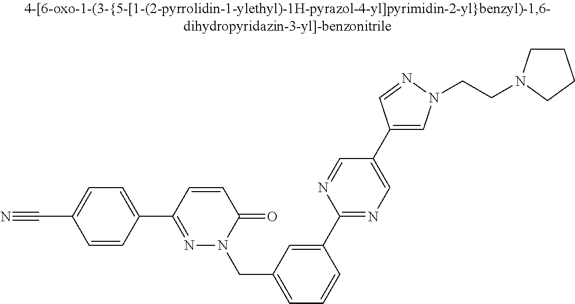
C1=CC(C2=NN(CC3=CC=CC(C4=NC=C(C5=CN(CCN6CCCC6)N=C5)C=N4)=C3)C(=O)C=C2)=CC=C1C#N
